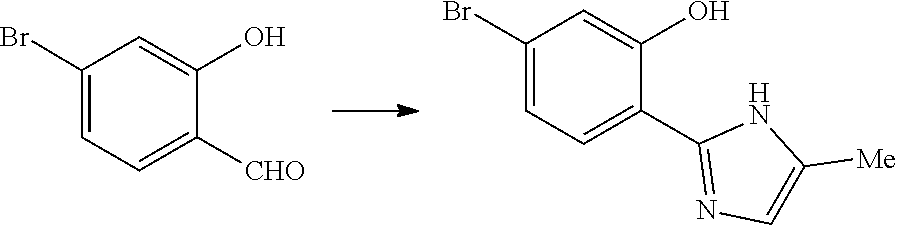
C1(Br)=CC=C(C2=NC=C([Me])N2)C(O)=C1.C1(Br)=CC=C([CHO])C(O)=C1
